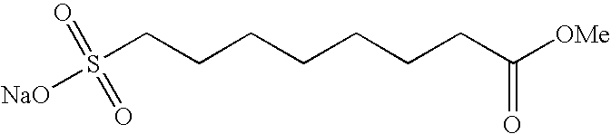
[NaO]S(CCCCCCCC([OMe])=O)(=O)=O
